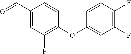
C1=CC(F)=C(F)C=C1OC1=C(F)C=C(C=O)C=C1
